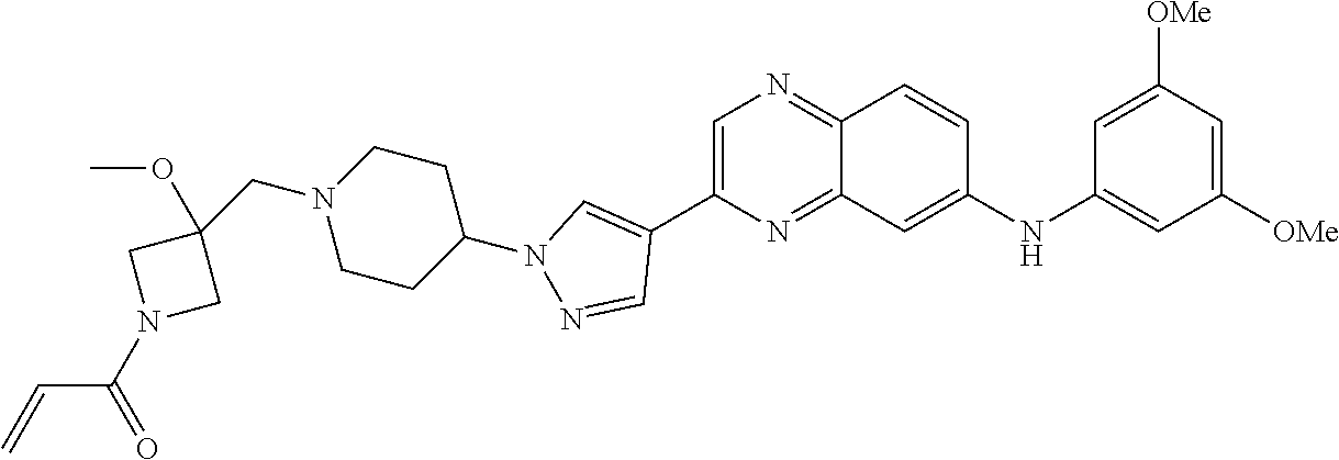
C1=C(C2=CN(C3CCN(CC4(OC)CN(C(=O)C=C)C4)CC3)N=C2)N=C2C(=N1)C=CC(NC1=CC([OMe])=CC([OMe])=C1)=C2
